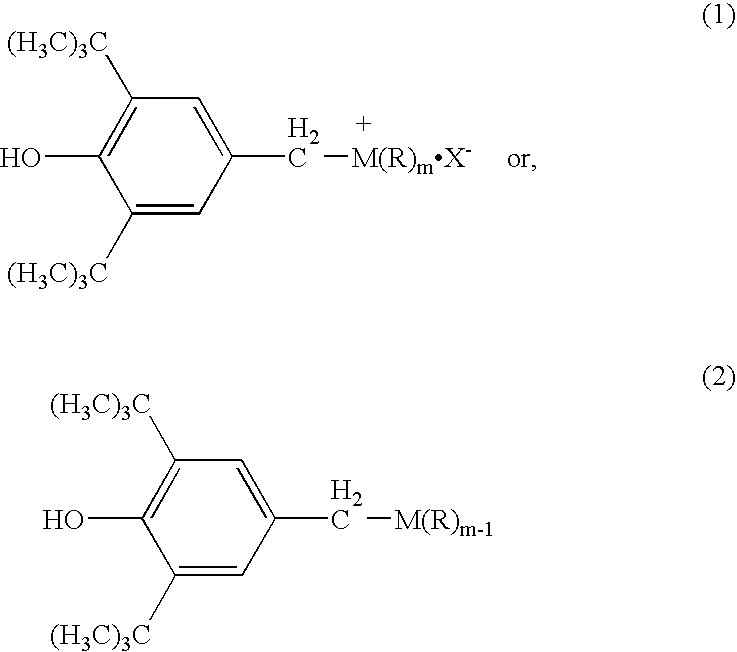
C1([(H3C)3C])=CC(C[M(R)mX-])=CC([(H3C)3C])=C1O.C1([(H3C)3C])=CC(C[M(R)m-1])=CC([(H3C)3C])=C1O
